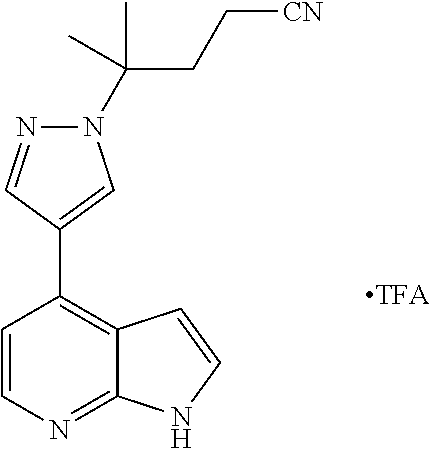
C1=CN=C2C(=C1C1=CN(C(CC[CN])(C)C)N=C1)C=CN2
